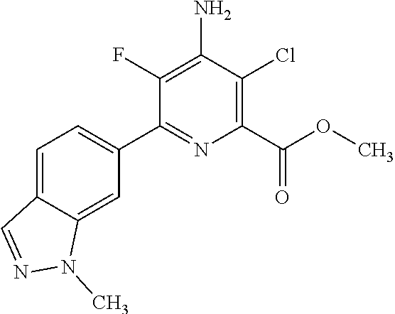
C1(C2=CC=C3C(=C2)N(C)N=C3)=NC(C(OC)=O)=C(Cl)C(N)=C1F
